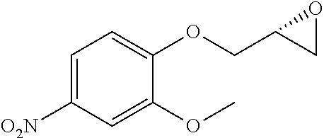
C1=C([O2N])C=C(OC)C(OCC2OC2)=C1
